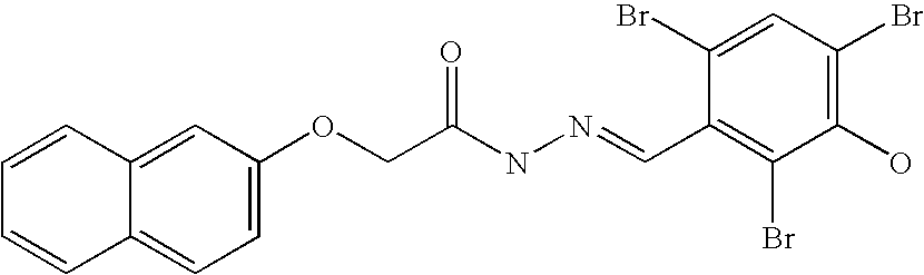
C12=CC(OCC(NN=CC3=C(Br)C(O)=C(Br)C=C3Br)=O)=CC=C1C=CC=C2
